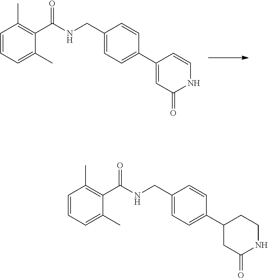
C1=CC=C(C)C(C(NCC2=CC=C(C3=CC(=O)NC=C3)C=C2)=O)=C1C.C1=CC=C(C)C(C(NCC2=CC=C(C3CC(=O)NCC3)C=C2)=O)=C1C
